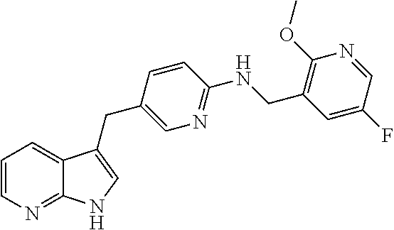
C1=CN=C2C(=C1)C(CC1=CN=C(NCC3=C(OC)N=CC(F)=C3)C=C1)=CN2
